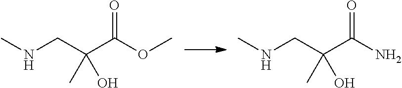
C(C(C(N)=O)(C)O)NC.C(C(C(OC)=O)(C)O)NC
